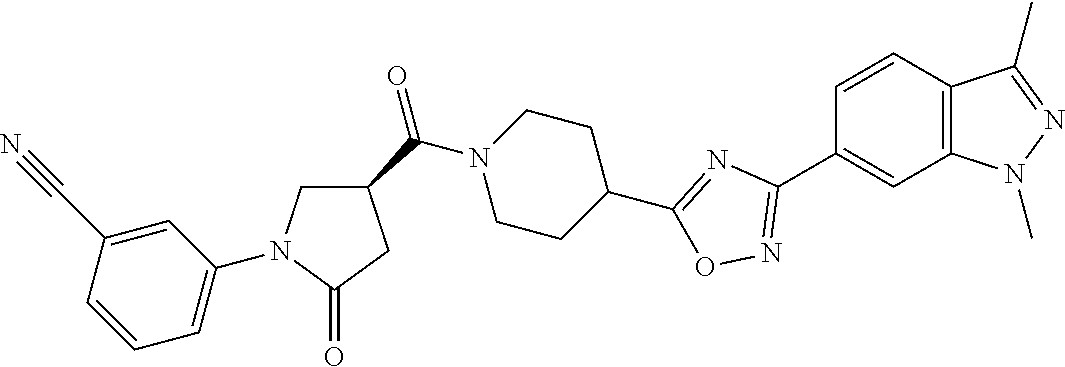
C1=CC2=C(C=C1C1=NOC(C3CCN(C(C4CN(C5=CC=CC(C#N)=C5)C(=O)C4)=O)CC3)=N1)N(C)N=C2C
